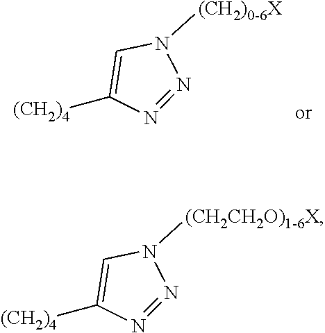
C1([(CH2)4])=CN([(CH2)0-6X])N=N1.C1([(CH2)4])=CN([(CH2CH2O)1-6X])N=N1
